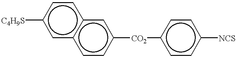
[C4H9S]c1cc2c(cc1)cc([CO2]c1ccc([NCS])cc1)cc2
